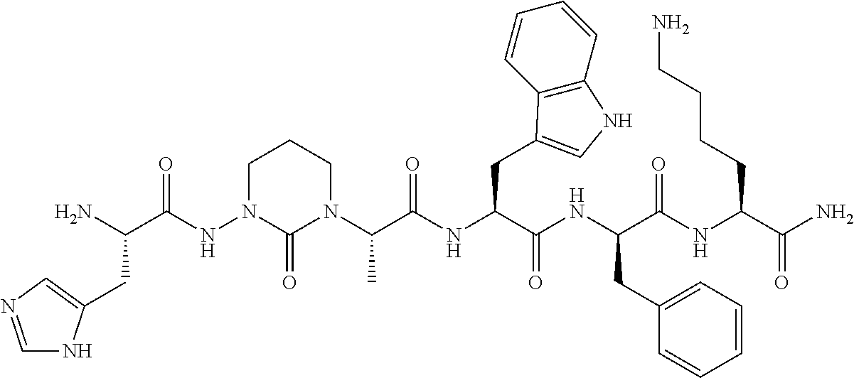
NC(C(NN1C(=O)N(C(C(NC(C(NC(C(NC(C(N)=O)CCCCN)=O)CC2=CC=CC=C2)=O)CC2=CNC3=C2C=CC=C3)=O)C)CCC1)=O)CC1=CN=CN1
